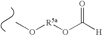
CO[R5a]OC([H])=O
